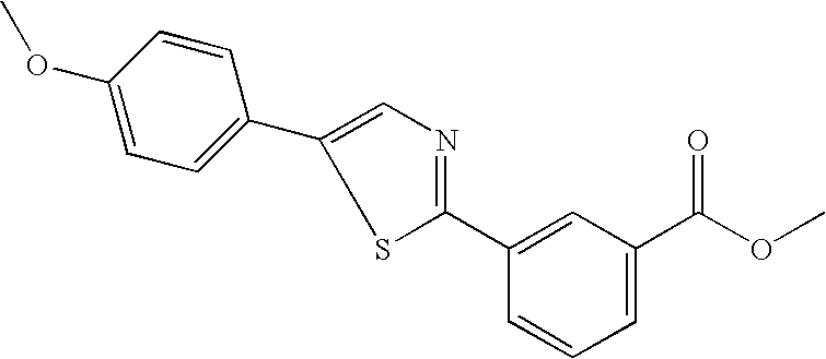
C1(C2=CC=C(OC)C=C2)=CN=C(C2=CC(C(OC)=O)=CC=C2)S1
